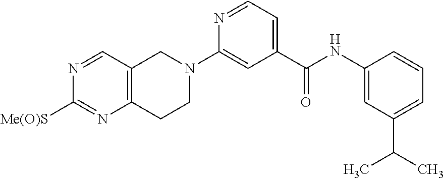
C12=C(C=NC([Me(O)S])=N1)CN(C1=CC(C(NC3=CC(C(C)C)=CC=C3)=O)=CC=N1)CC2
